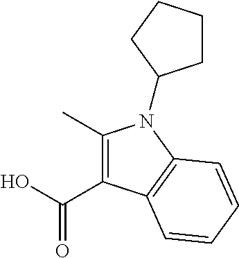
C1(C)=C(C(O)=O)C2=C(N1C1CCCC1)C=CC=C2
